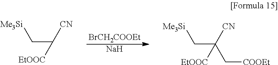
C(C([CN])([EtOOC])C[COOEt])[Me3Si].[Na].[BrCH2COOEt].C(C([CN])[EtOOC])[Me3Si]
